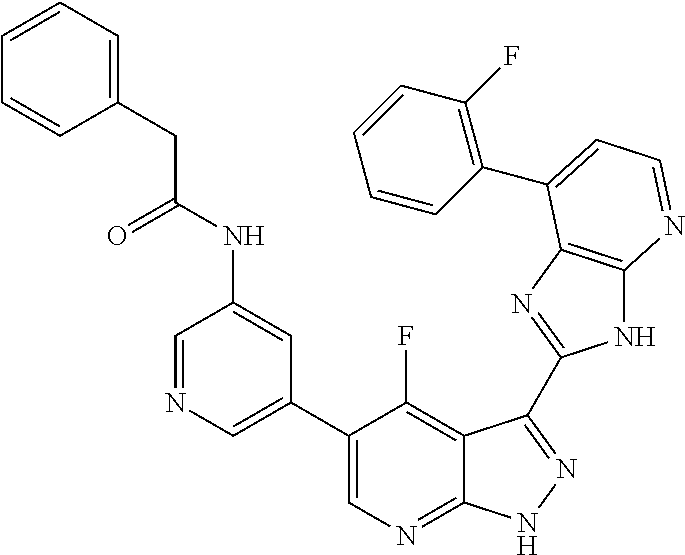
C1=NC=C(C2=CN=C3C(=C2F)C(C2=NC4=C(N2)N=CC=C4C2=C(F)C=CC=C2)=NN3)C=C1NC(CC1=CC=CC=C1)=O
